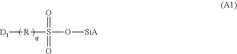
[D1][R]S(=O)(=O)O[SiA]
